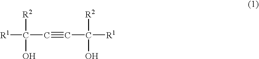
[R1]C([R2])(C#CC([R2])([R1])O)O
